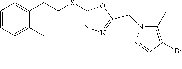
C1(CCSC2=NN=C(CN3C(C)=C(Br)C(C)=N3)O2)=CC=CC=C1C
